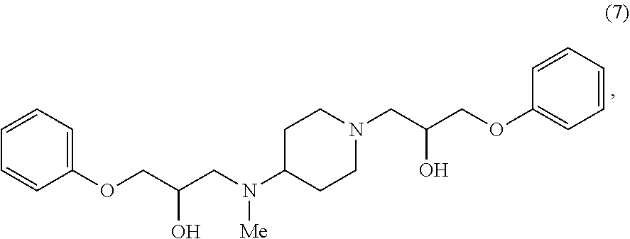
C1(OCC(CN(C2CCN(CC(COC3=CC=CC=C3)O)CC2)[Me])O)=CC=CC=C1
